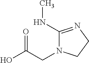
OC(CN1C(NC)=NCC1)=O
